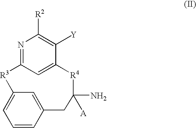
N1=C2C=C(C([Y])=C1[R2])[R4]C(N)([A])CC1=CC(=CC=C1)[R3]2
